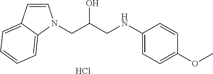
C1=CC2=CC=CC=C2N1CC(CNC1=CC=C(OC)C=C1)O.Cl
